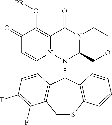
C1(=O)C=CN2C(=C1O[PR])C(=O)N1C(N2C2C3=C(SCC4=C2C=CC(F)=C4F)C=CC=C3)COCC1
